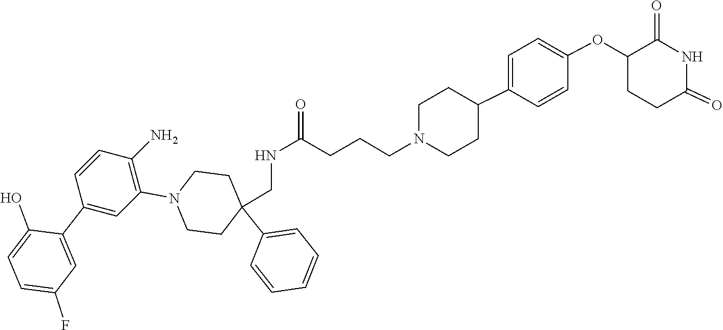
C1(C2=CC(N3CCC(C4=CC=CC=C4)(CNC(CCCN4CCC(C5=CC=C(OC6CCC(=O)NC6=O)C=C5)CC4)=O)CC3)=C(N)C=C2)=CC(F)=CC=C1O
